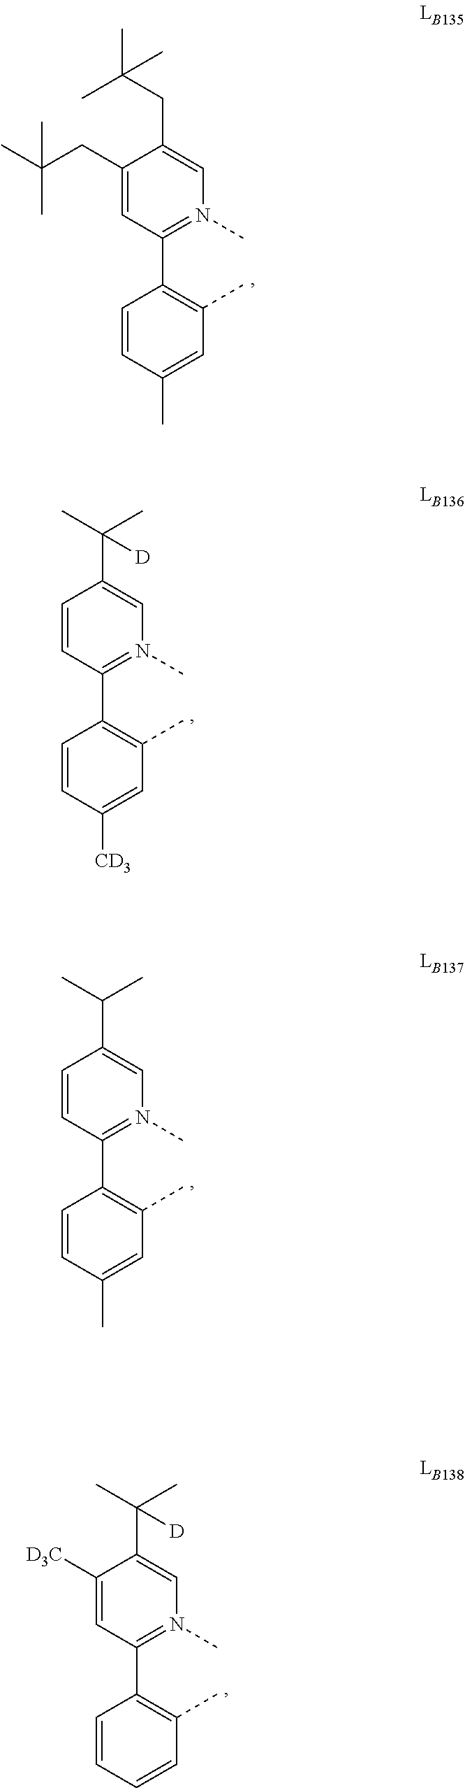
C1(CC(C)(C)C)=CC(C2=C(C)C=C(C)C=C2)=N(C)C=C1CC(C)(C)C.C1=CC(C2=C(C)C=C([CD3])C=C2)=N(C)C=C1C(C)(C)[D].C1=CC(C2=C(C)C=C(C)C=C2)=N(C)C=C1C(C)C.C1([D3C])=CC(C2=C(C)C=CC=C2)=N(C)C=C1C(C)(C)[D]
